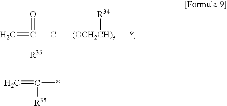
C=C(C[(OCH2CH)e]([R34])*)(=O)[R33].C=C(*)[R35]
